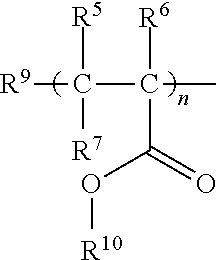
[R9]C(C(C)([R6])C(=O)O[R10])([R5])[R7]
